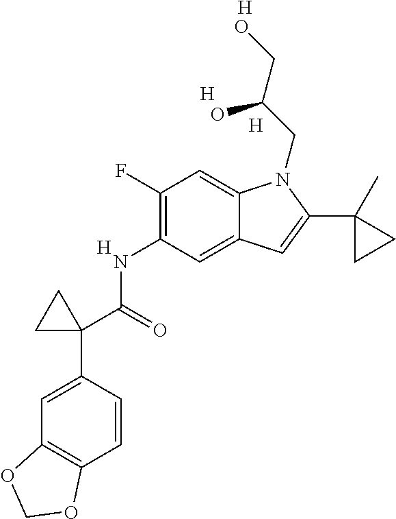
N(C1=C(F)C=C2C(=C1)C=C(C1(C)CC1)N2CC(CO)O)C(C1(C2=CC3=C(C=C2)OCO3)CC1)=O.[H].[H].[H].[H]
